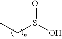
S(O)(CC)=O
